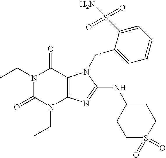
N1(CC)C(=O)N(CC)C2=C(C1=O)N(CC1=CC=CC=C1S(=O)(=O)N)C(NC1CCS(=O)(=O)CC1)=N2
